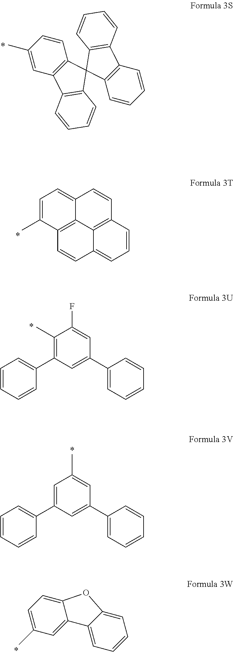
C12=C(C=CC(C)=C1)C1(C3=C2C=CC=C3)C2=C(C3=C1C=CC=C3)C=CC=C2.C1=C(C)C2=C3C(=C1)C=CC1=C3C(=CC=C1)C=C2.C1=CC=CC(C2=C(C)C(F)=CC(C3=CC=CC=C3)=C2)=C1.C1=CC=CC(C2=CC(C)=CC(C3=CC=CC=C3)=C2)=C1.C1=C(C)C=C2C(=C1)OC1=CC=CC=C21
